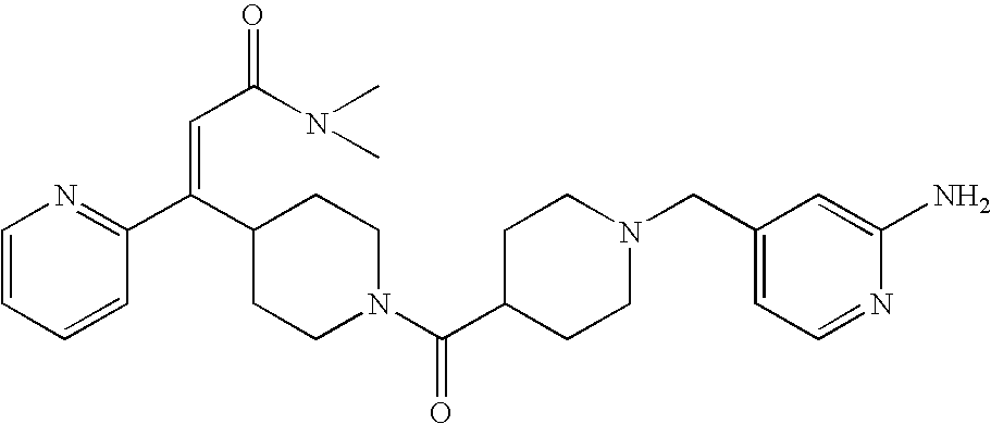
C1=CC=CC(C(C2CCN(C(C3CCN(CC4=CC=NC(N)=C4)CC3)=O)CC2)=CC(N(C)C)=O)=N1
